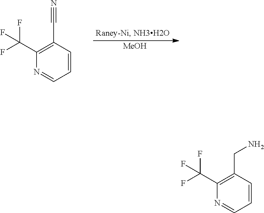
[MeOH].C1=CC(C#N)=C(C(F)(F)F)N=C1.C1=CC(CN)=C(C(F)(F)F)N=C1
